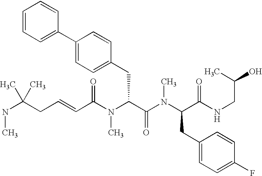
N(C(CC=CC(N(C(C(N(C(CC1=CC=C(F)C=C1)C(NCC(O)C)=O)C)=O)CC1=CC=C(C2=CC=CC=C2)C=C1)C)=O)(C)C)C
